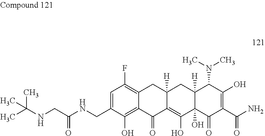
C12=C(F)C=C(CNC(CNC(C)(C)C)=O)C(O)=C1C(=O)C1=C(O)C3(O)C([H])(CC1([H])C2)C(N(C)C)C(O)=C(C(N)=O)C3=O
